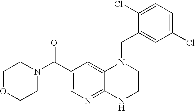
C1(Cl)=CC=C(Cl)C=C1CN1C2=CC(C(=O)N3CCOCC3)=CN=C2NCC1
